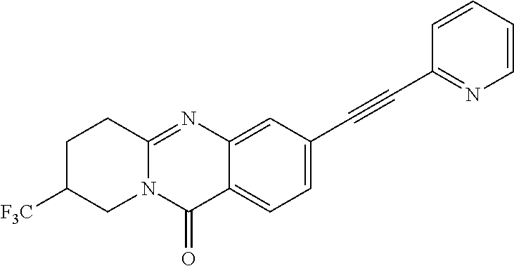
C12=CC(C#CC3=NC=CC=C3)=CC=C1C(=O)N1C(=N2)CCC([F3C])C1
